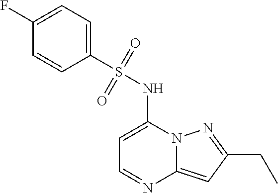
C1=C(NS(C2=CC=C(F)C=C2)(=O)=O)N2C(=CC(CC)=N2)N=C1
